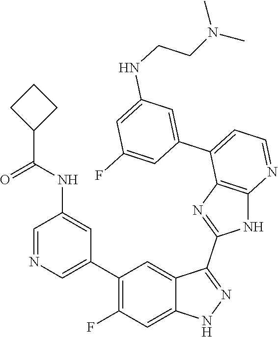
C1=NC=C(C2=C(F)C=C3C(=C2)C(C2=NC4=C(N2)N=CC=C4C2=CC(NCCN(C)C)=CC(F)=C2)=NN3)C=C1NC(=O)C1CCC1
